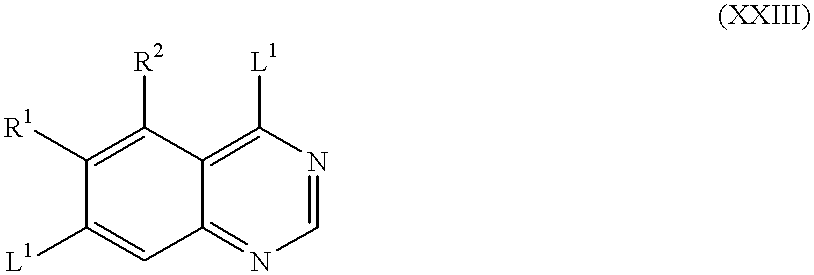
C1([R2])=C([R1])C([L1])=CC2=NC=NC([L1])=C12
